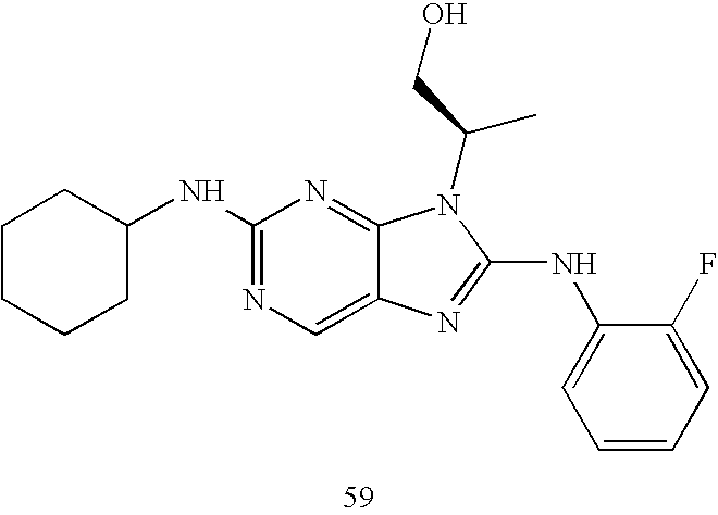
N(C1=NC=C2C(=N1)N(C(C)CO)C(NC1=CC=CC=C1F)=N2)C1CCCCC1
